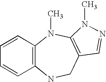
C1=CC2=C(C=C1)NCC1=C(N2C)N(C)N=C1
